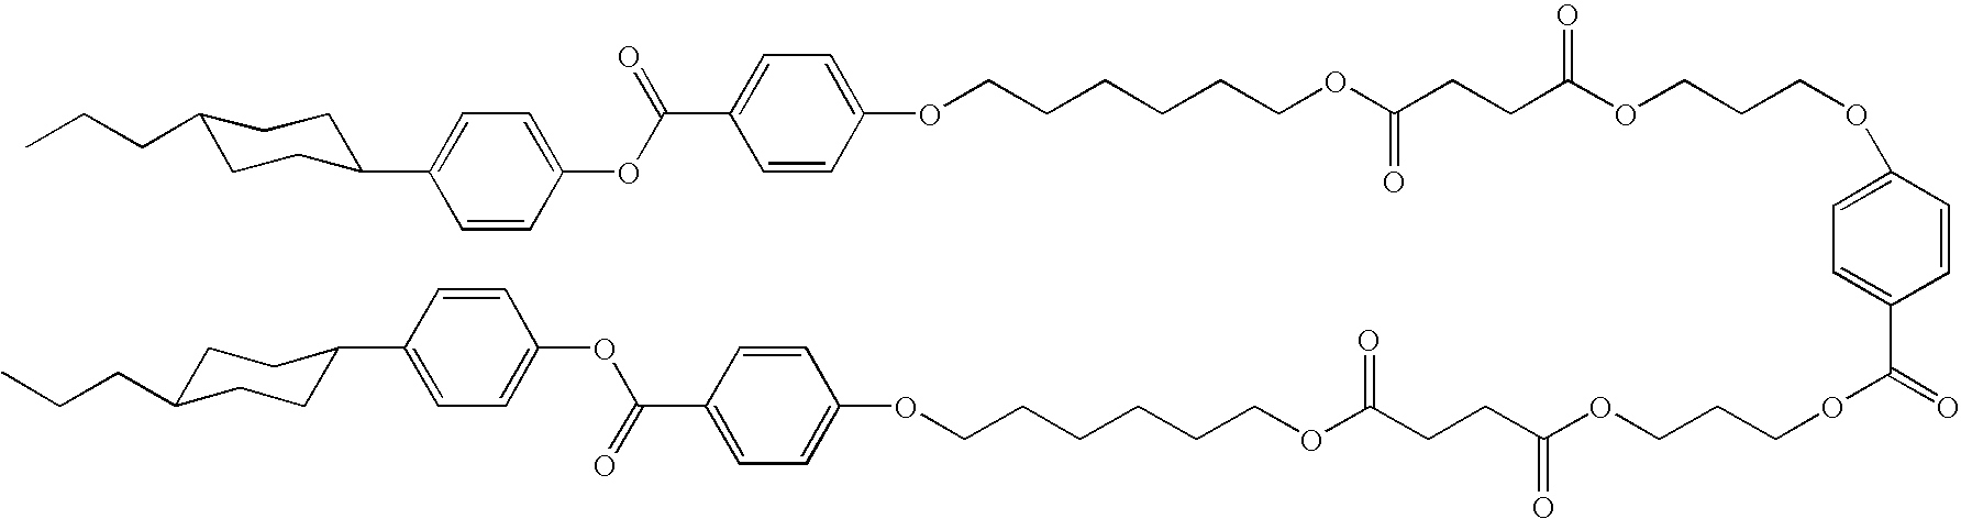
CCCC1CCC(C2=CC=C(OC(C3=CC=C(OCCCCCCOC(CCC(OCCCOC4=CC=C(C(=O)OCCCOC(CCC(OCCCCCCOC5=CC=C(C(=O)OC6=CC=C(C7CCC(CCC)CC7)C=C6)C=C5)=O)=O)C=C4)=O)=O)C=C3)=O)C=C2)CC1
